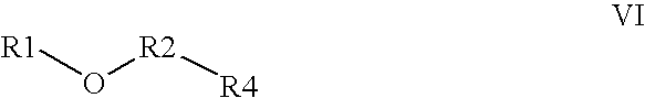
O([R2][R4])[R1]
